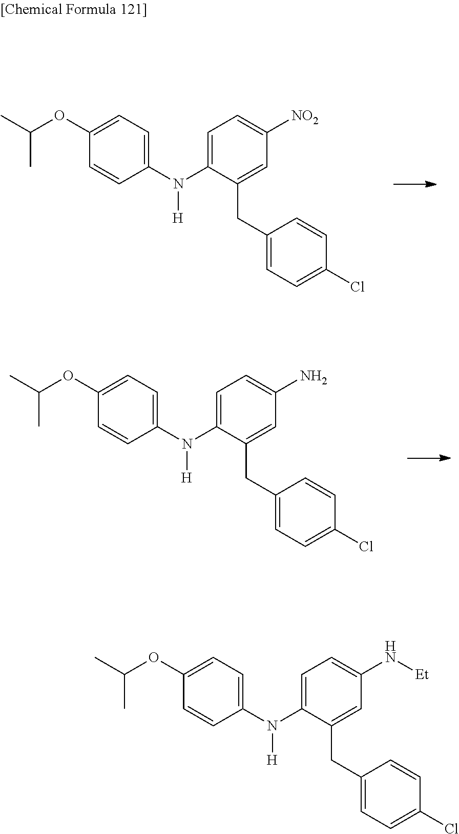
C1(OC(C)C)=CC=C(N(C2=CC=C([NO2])C=C2CC2=CC=C(Cl)C=C2)[H])C=C1.C1(OC(C)C)=CC=C(N(C2=CC=C(N)C=C2CC2=CC=C(Cl)C=C2)[H])C=C1.C1(OC(C)C)=CC=C(N(C2=CC=C(N[Et])C=C2CC2=CC=C(Cl)C=C2)[H])C=C1
